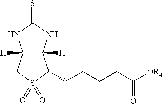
C12([H])C([H])(NC(=S)N1)C(CCCCC([OR4])=O)S(=O)(=O)C2
